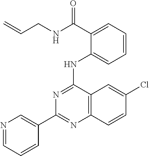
C1(C2=CN=CC=C2)=NC2=C(C(NC3=CC=CC=C3C(NCC=C)=O)=N1)C=C(Cl)C=C2
